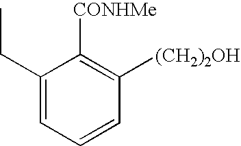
C1(CC)=CC=CC([(CH2)2OH])=C1[CONHMe]
